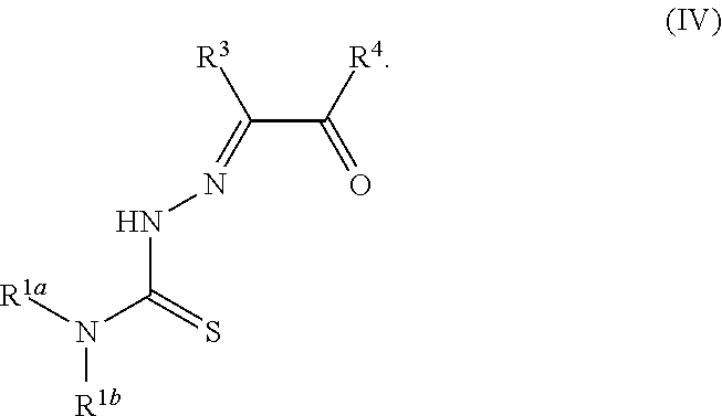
C(C([R4])=O)(=NNC(N([R1a])[R1b])=S)[R3]
